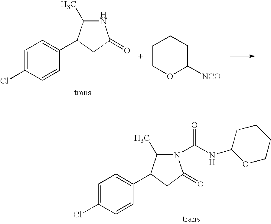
C1=C(Cl)C=CC(C2C(C)NC(=O)C2)=C1.C1COC([NCO])CC1.C1=C(Cl)C=CC(C2C(C)N(C(NC3OCCCC3)=O)C(=O)C2)=C1
